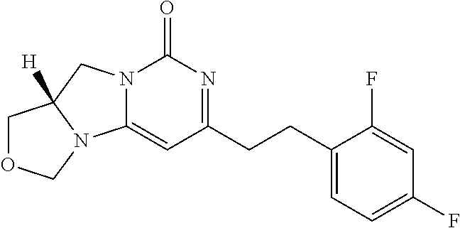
C1(CCC2=NC(=O)N3C(=C2)N2C([H])(C3)COC2)=CC=C(F)C=C1F
